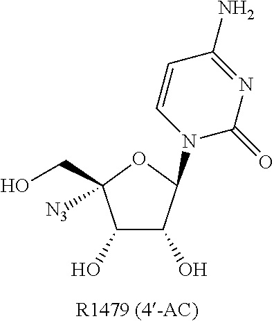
C1(O)C(O)C(N2C(=O)N=C(N)C=C2)OC1(CO)[N3]
